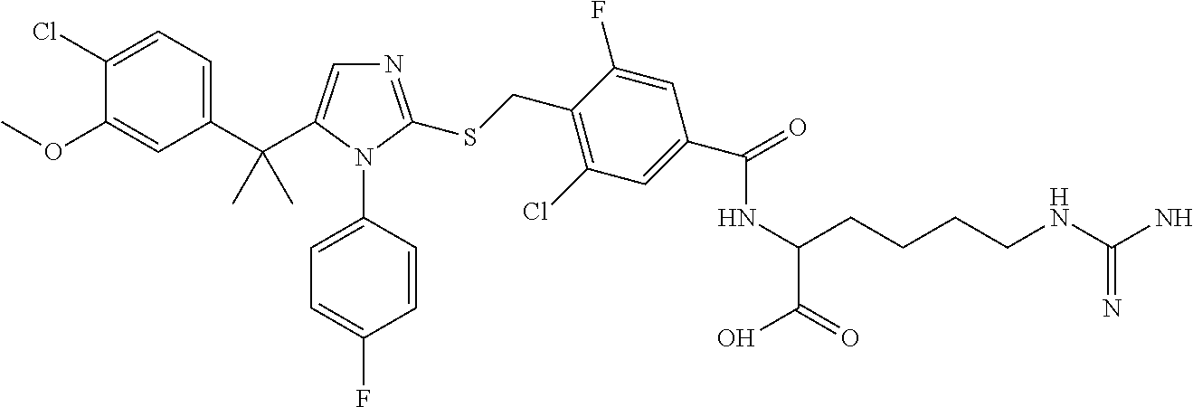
C1(C(C)(C)C2=CN=C(SCC3=C(Cl)C=C(C(NC(CCCCNC(N)=N)C(=O)O)=O)C=C3F)N2C2=CC=C(F)C=C2)=CC=C(Cl)C(OC)=C1
